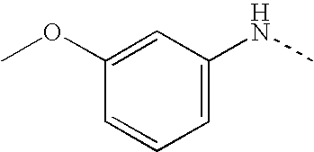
C1(OC)=CC(NC)=CC=C1
